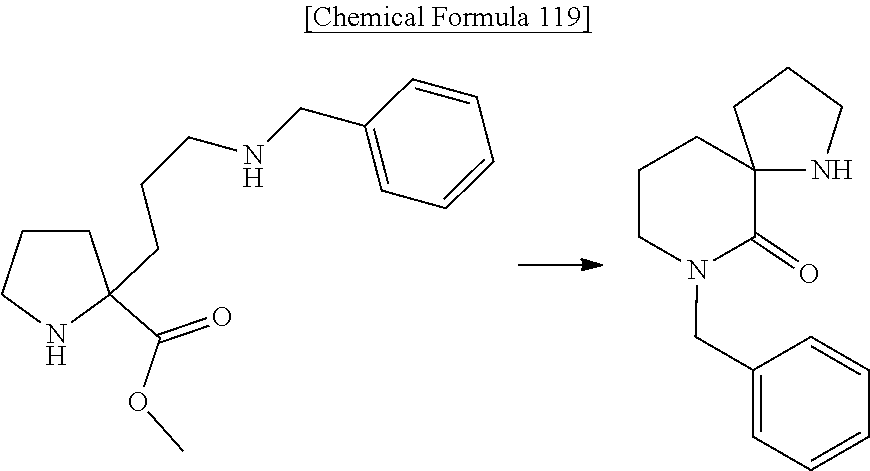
COC(C1(CCCNCC2=CC=CC=C2)NCCC1)=O.C1=CC=CC=C1CN1C(=O)C2(CCC1)NCCC2
